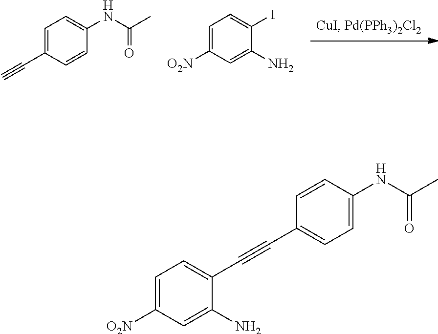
C1=C(C#C)C=CC(NC(C)=O)=C1.C1=C([O2N])C=C(N)C(I)=C1.C1(C#CC2=CC=C([O2N])C=C2N)=CC=C(NC(C)=O)C=C1
